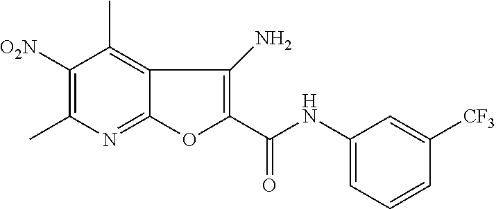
C12=NC(C)=C([O2N])C(C)=C1C(N)=C(C(NC1=CC=CC([CF3])=C1)=O)O2
